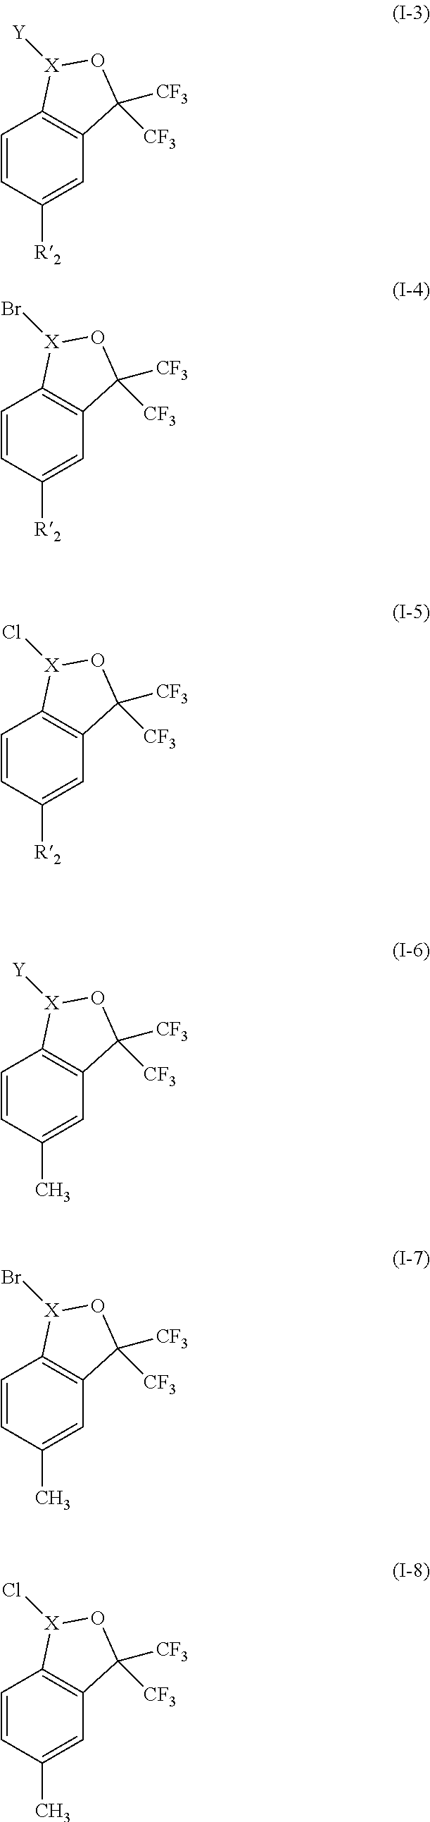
C1=CC([R2])=CC2=C1[X]([Y])OC2([CF3])[CF3].C1=CC([R2])=CC2=C1[X](Br)OC2([CF3])[CF3].C1=CC([R2])=CC2=C1[X](Cl)OC2([CF3])[CF3].C1=CC(C)=CC2=C1[X]([Y])OC2([CF3])[CF3].C1=CC(C)=CC2=C1[X](Br)OC2([CF3])[CF3].C1=CC(C)=CC2=C1[X](Cl)OC2([CF3])[CF3]
